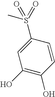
CS(C1=CC(O)=C(O)C=C1)(=O)=O
